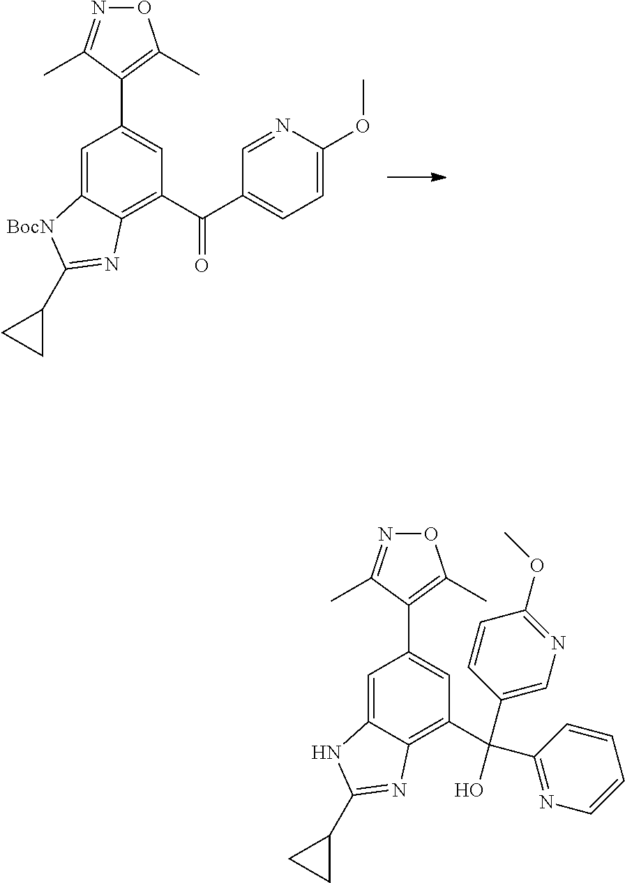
C1=C2C(=C(C(=O)C3=CC=C(OC)N=C3)C=C1C1=C(C)ON=C1C)N=C(C1CC1)[BocN]2.C1=C2C(=C(C(C3=NC=CC=C3)(O)C3=CN=C(OC)C=C3)C=C1C1=C(C)ON=C1C)N=C(C1CC1)N2
